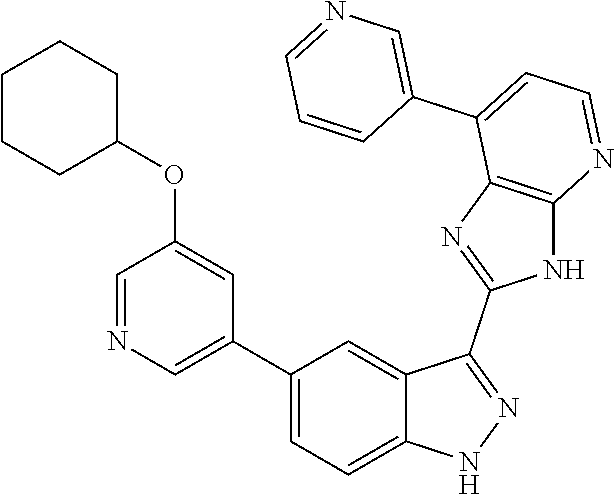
C1(C2=CC=C3C(=C2)C(C2=NC4=C(N2)N=CC=C4C2=CN=CC=C2)=NN3)=CN=CC(OC2CCCCC2)=C1
